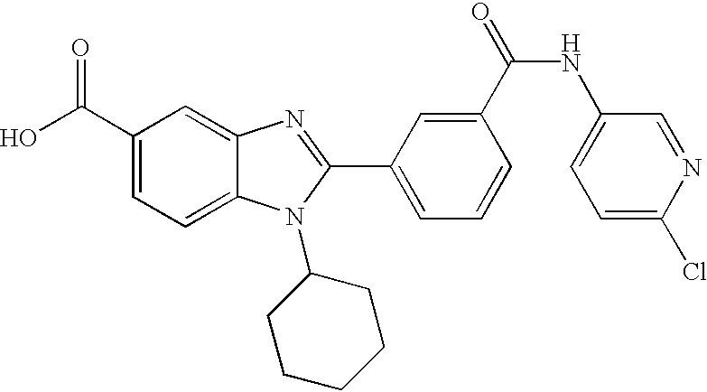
OC(C1=CC=C2C(=C1)N=C(C1=CC=CC(C(=O)NC3=CC=C(Cl)N=C3)=C1)N2C1CCCCC1)=O
